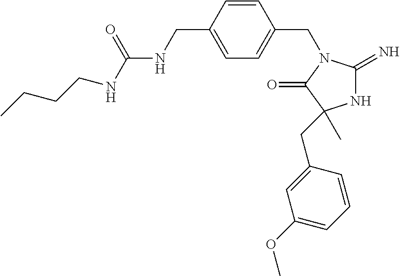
N1C(=N)N(CC2=CC=C(CNC(NCCCC)=O)C=C2)C(=O)C1(CC1=CC(OC)=CC=C1)C
